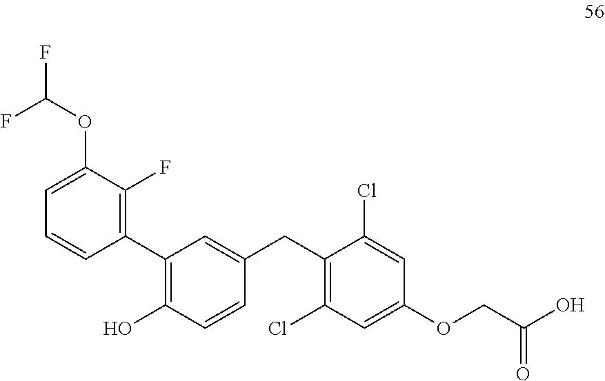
C1=C(OC(F)F)C(F)=C(C2=C(O)C=CC(CC3=C(Cl)C=C(OCC(O)=O)C=C3Cl)=C2)C=C1
